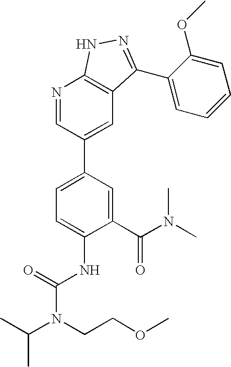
C1(C(N(C)C)=O)=CC(C2=CC3=C(N=C2)NN=C3C2=CC=CC=C2OC)=CC=C1NC(=O)N(CCOC)C(C)C
